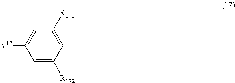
[Y17]C1=CC([R171])=CC([R172])=C1
